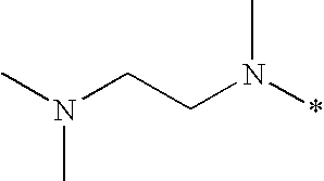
C(CN(*)C)N(C)C
